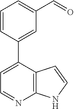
C12=C(C(C3=CC(C=O)=CC=C3)=CC=N1)C=CN2
